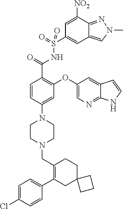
C1=C(Cl)C=CC(C2=C(CN3CCN(C4=CC(OC5=CN=C6C(=C5)C=CN6)=C(C(=O)NS(C5=CC6=CN(C)N=C6C([NO2])=C5)(=O)=O)C=C4)CC3)CCC3(C2)CCC3)=C1
